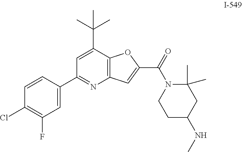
C1(C2=NC3=C(C(C(C)(C)C)=C2)OC(C(=O)N2CCC(NC)CC2(C)C)=C3)=CC(F)=C(Cl)C=C1
